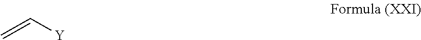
C=C[Y]
